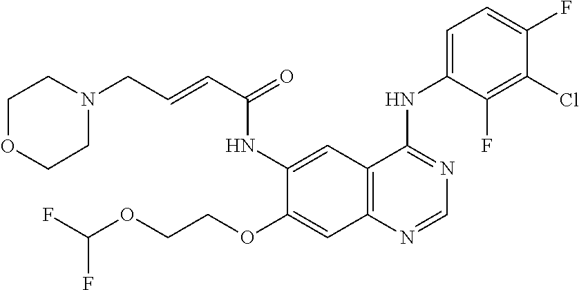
C12=C(N=CN=C1NC1=CC=C(F)C(Cl)=C1F)C=C(OCCOC(F)F)C(NC(C=CCN1CCOCC1)=O)=C2
